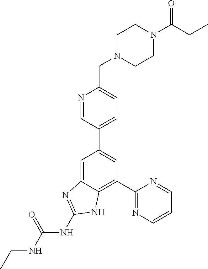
C1(C2=NC=CC=N2)=C2C(=CC(C3=CC=C(CN4CCN(C(CC)=O)CC4)N=C3)=C1)N=C(NC(NCC)=O)N2
